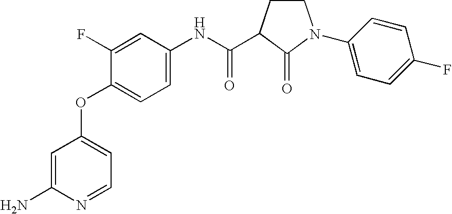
C1(F)=CC(NC(=O)C2CCN(C3=CC=C(F)C=C3)C2=O)=CC=C1OC1=CC=NC(N)=C1
